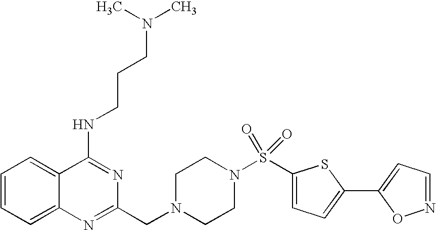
C1=CC=C2C(=C1)C(NCCCN(C)C)=NC(CN1CCN(S(=O)(=O)C3=CC=C(C4=CC=NO4)S3)CC1)=N2
